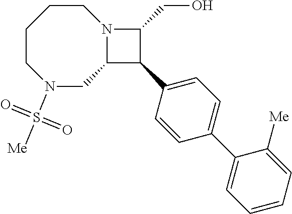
C1CN(S(=O)(=O)[Me])CC2N(CC1)C(CO)C2C1=CC=C(C2=CC=CC=C2[Me])C=C1
